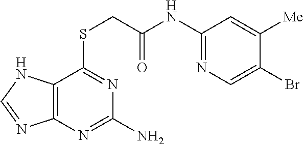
C12=C(N=C(N)N=C1SCC(NC1=NC=C(Br)C([Me])=C1)=O)N=CN2
